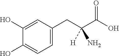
C1=C(CC(C(O)=O)(N)[H])C=C(O)C(O)=C1
